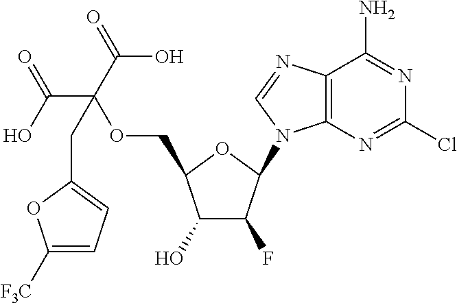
C1(O)C(F)C(N2C3=C(C(N)=NC(Cl)=N3)N=C2)OC1COC(CC1=CC=C([F3C])O1)(C(O)=O)C(=O)O
